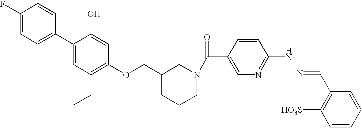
C1(C2=CC(CC)=C(OCC3CN(C(C4=CN=C(N)C=C4)=O)CCC3)C=C2O)=CC=C(F)C=C1.N=CC1=C([HO3S])C=CC=C1
